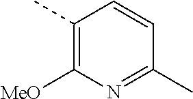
C1(C)=C([MeO])N=C(C)C=C1
